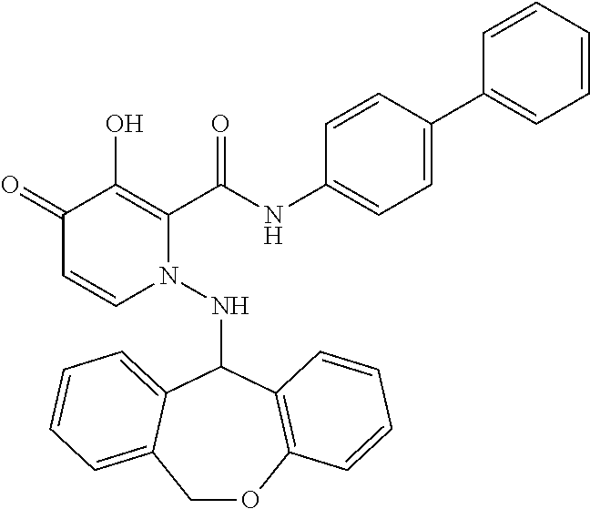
C1(=O)C=CN(NC2C3=CC=CC=C3COC3=C2C=CC=C3)C(C(NC2=CC=C(C3=CC=CC=C3)C=C2)=O)=C1O
